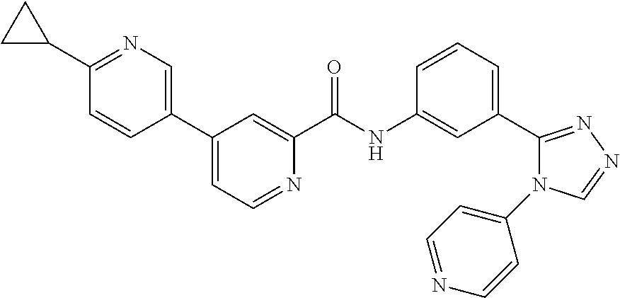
C1(C2=CN=C(C3CC3)C=C2)=CC=NC(C(NC2=CC(C3=NN=CN3C3=CC=NC=C3)=CC=C2)=O)=C1
